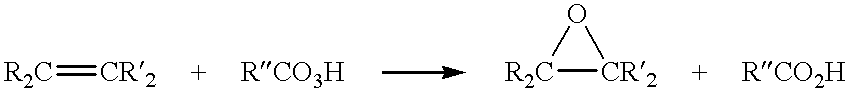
[R2C]=[CR2].[RCO3H].[R2C]1[CR2]O1.[RCO2H]
